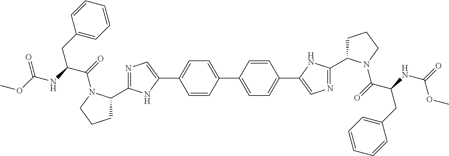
C1=CC(C2=CC=C(C3=CN=C(C4CCCN4C(C(NC(=O)OC)CC4=CC=CC=C4)=O)N3)C=C2)=CC=C1C1=CN=C(C2CCCN2C(C(NC(OC)=O)CC2=CC=CC=C2)=O)N1
